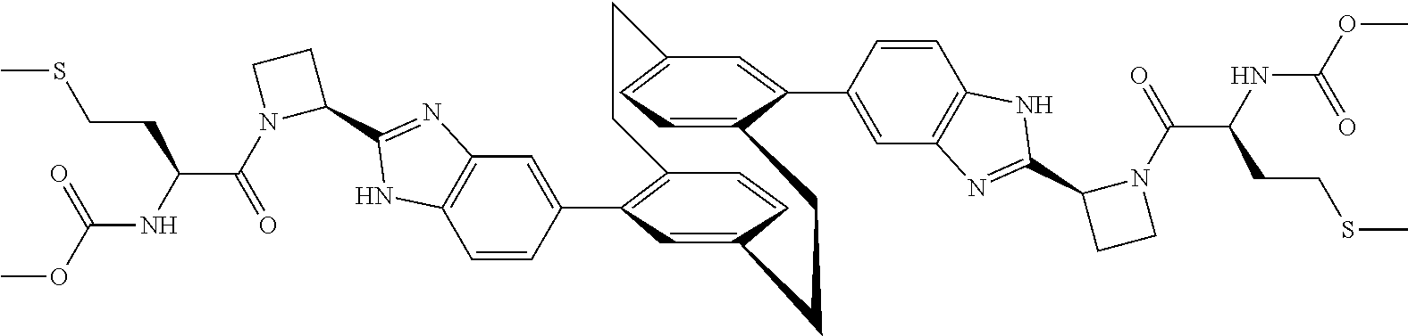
C1=CC(C2=C3C=CC(=C2)CCC2=CC=C(C=C2C2=CC4=C(C=C2)NC(C2CCN2C(=O)C(NC(OC)=O)CCSC)=N4)CC3)=CC2=C1NC(C1CCN1C(=O)C(NC(OC)=O)CCSC)=N2
